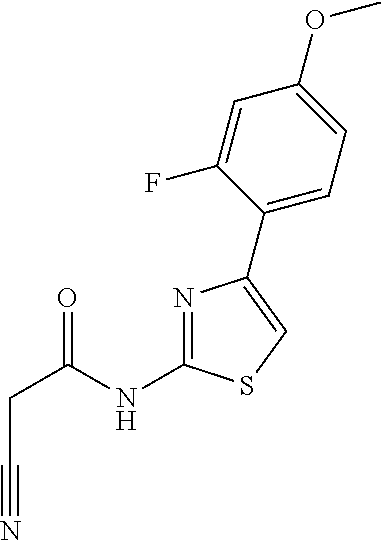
C(C(NC1=NC(C2=CC=C(OC)C=C2F)=CS1)=O)C#N
